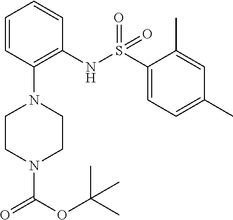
C1=CC(N2CCN(C(OC(C)(C)C)=O)CC2)=C(NS(C2=CC=C(C)C=C2C)(=O)=O)C=C1
